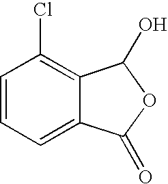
C1=CC(Cl)=C2C(=C1)C(=O)OC2O
